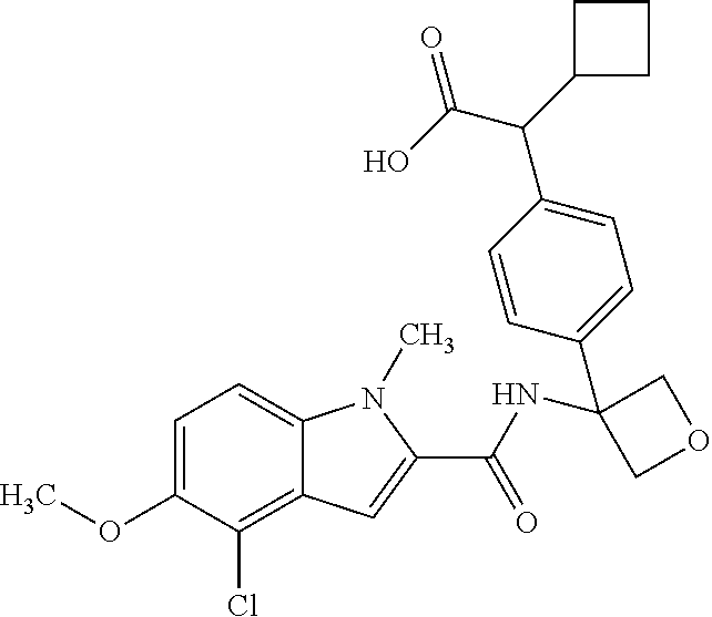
C1=C(OC)C(Cl)=C2C(=C1)N(C)C(C(NC1(C3=CC=C(C(C4CCC4)C(O)=O)C=C3)COC1)=O)=C2
